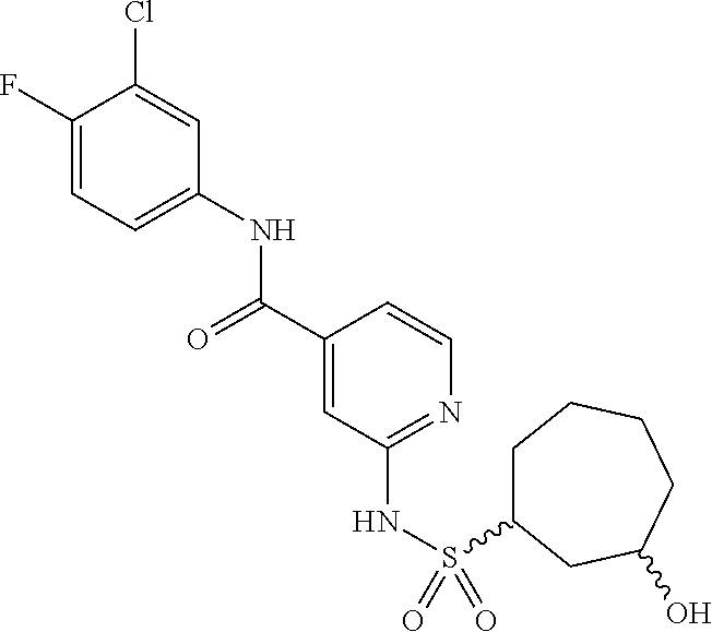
C1(F)=CC=C(NC(C2=CC(NS(=O)(=O)C3CCCCC(O)C3)=NC=C2)=O)C=C1Cl
